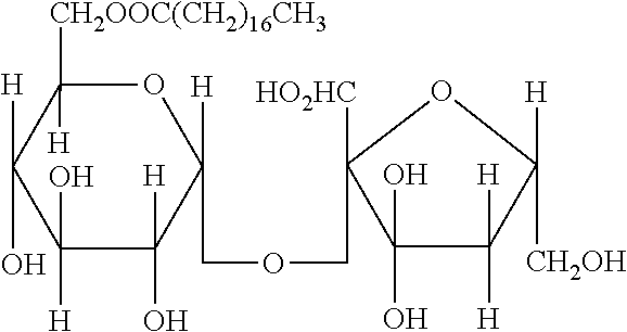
C1([H])(O)C(O)([H])C([H])(O)C(COCC2([HO2HC])C(O)(O)C([H])([H])C([CH2OH])([H])O2)([H])OC1([H])[CH2OOC(CH2)16CH3]
